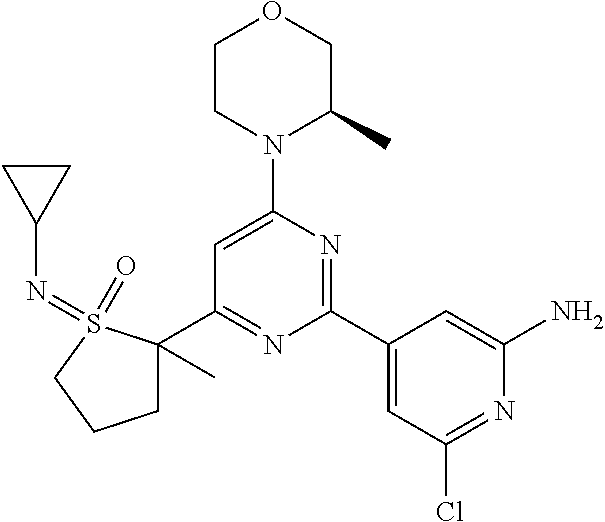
C1(C2=NC(C3=CC(Cl)=NC(N)=C3)=NC(N3C(C)COCC3)=C2)(C)CCCS1(=O)=NC1CC1
